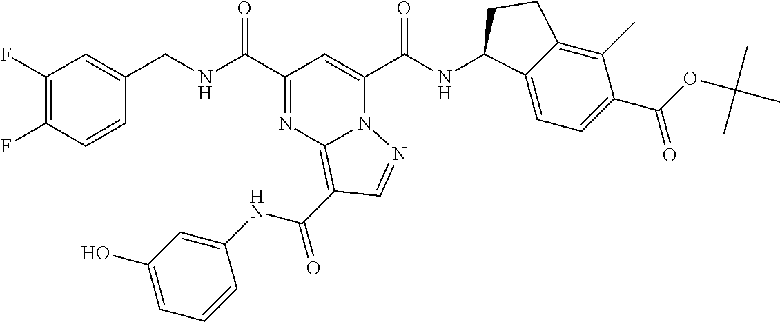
C1(F)=C(F)C=CC(CNC(C2=NC3=C(C(=O)NC4=CC(O)=CC=C4)C=NN3C(C(NC3C4=CC=C(C(OC(C)(C)C)=O)C(C)=C4CC3)=O)=C2)=O)=C1
